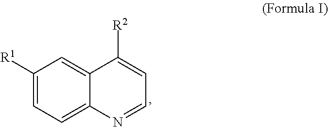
C1([R1])=CC=C2C(=C1)C([R2])=CC=N2
